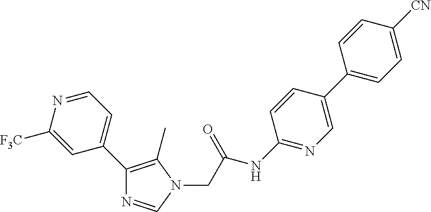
C1=CC([CN])=CC=C1C1=CN=C(NC(CN2C(C)=C(C3=CC=NC([F3C])=C3)N=C2)=O)C=C1
